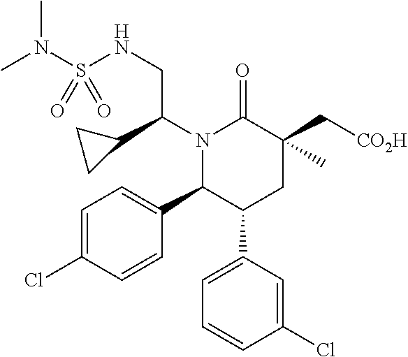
C(CNS(N(C)C)(=O)=O)(N1C(C2=CC=C(Cl)C=C2)C(C2=CC=CC(Cl)=C2)CC(C)(C[CO2H])C1=O)C1CC1
